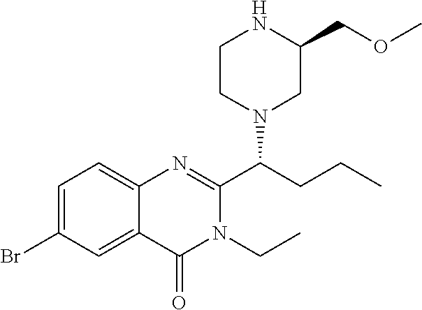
C1=C(Br)C=C2C(=C1)N=C(C(CCC)N1CC(COC)NCC1)N(CC)C2=O
